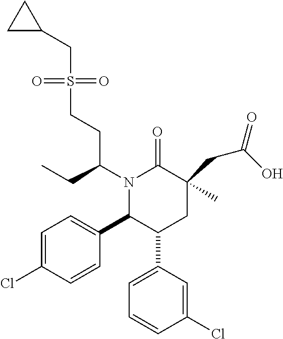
N1(C(CC)CCS(=O)(=O)CC2CC2)C(C2=CC=C(Cl)C=C2)C(C2=CC=CC(Cl)=C2)CC(CC(=O)O)(C)C1=O
